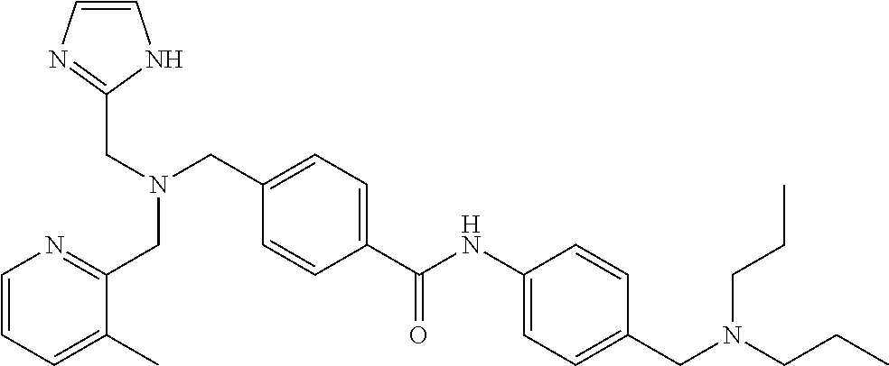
C1=C(C(NC2=CC=C(CN(CCC)CCC)C=C2)=O)C=CC(CN(CC2=NC=CN2)CC2=NC=CC=C2C)=C1
